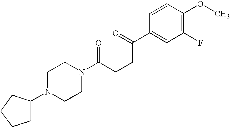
C(CCC(C1=CC(F)=C(OC)C=C1)=O)(=O)N1CCN(C2CCCC2)CC1
